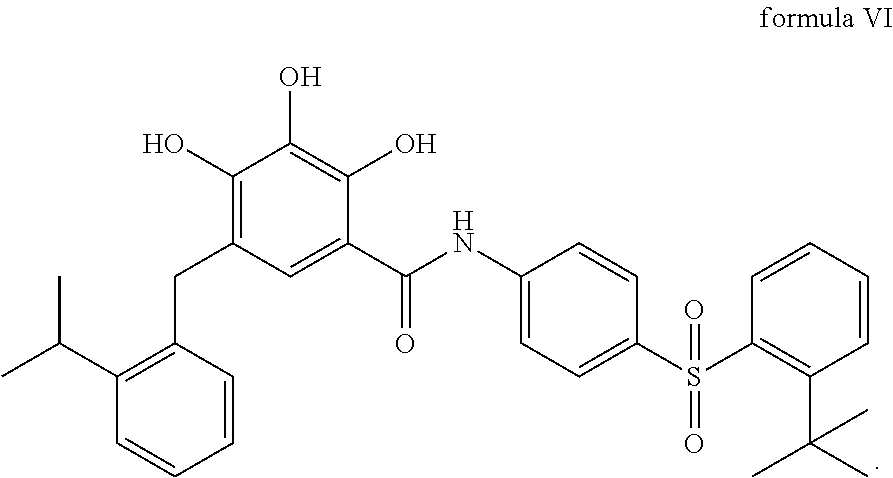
C1=CC(CC2=C(O)C(O)=C(O)C(C(NC3=CC=C(S(C4=C(C(C)(C)C)C=CC=C4)(=O)=O)C=C3)=O)=C2)=C(C(C)C)C=C1
